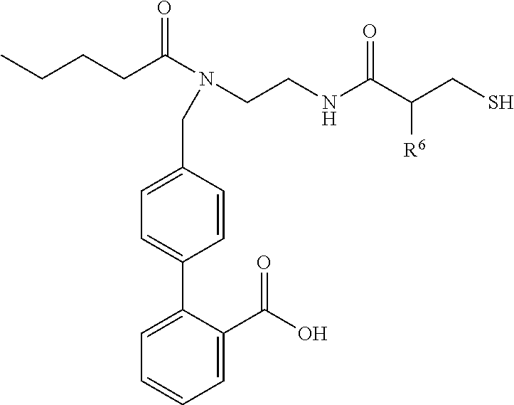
CCCCC(N(CCNC(C(CS)[R6])=O)CC1=CC=C(C2=CC=CC=C2C(=O)O)C=C1)=O
